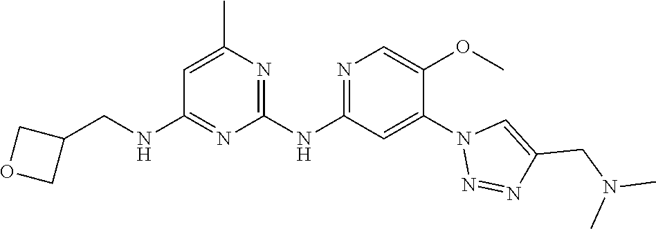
C1(NC2=NC=C(OC)C(N3N=NC(CN(C)C)=C3)=C2)=NC(C)=CC(NCC2COC2)=N1
